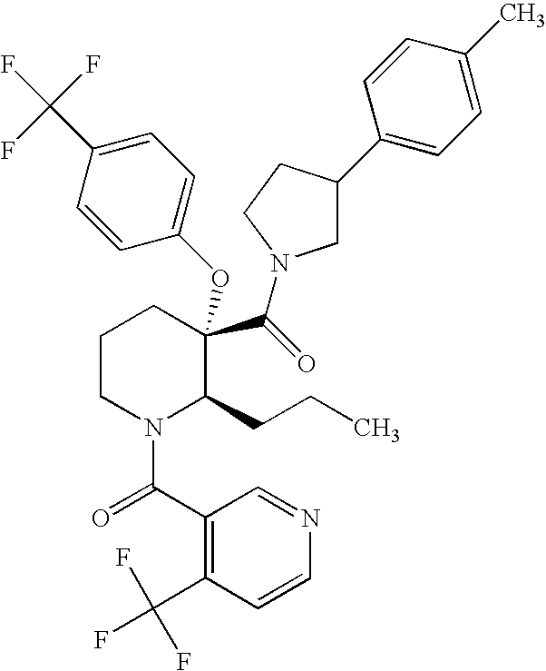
C1(C(=O)N2C(CCC)C(C(=O)N3CC(C4=CC=C(C)C=C4)CC3)(OC3=CC=C(C(F)(F)F)C=C3)CCC2)=C(C(F)(F)F)C=CN=C1
